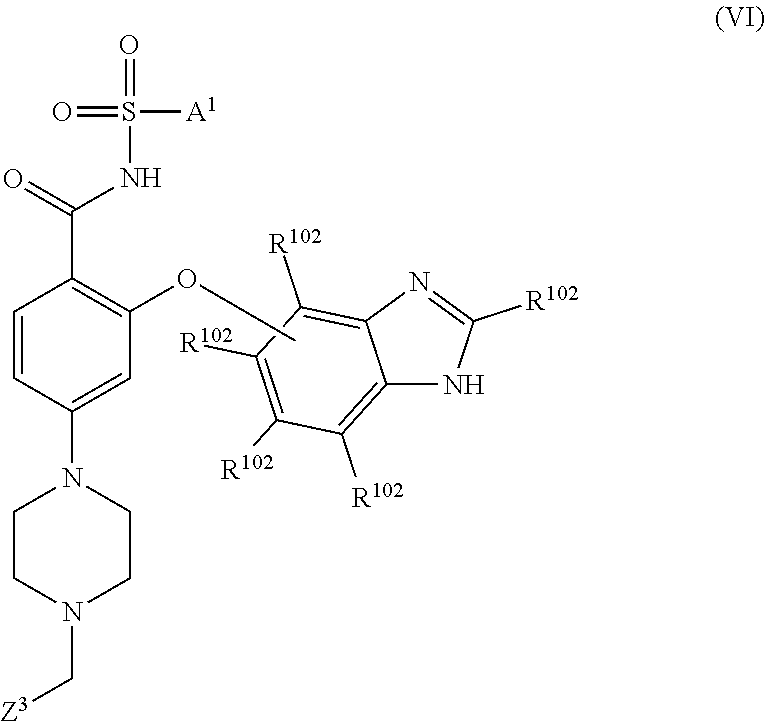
C1([R102])=C2C(=C([R102])C([R102])=C1[R102])N=C([R102])N2.C(N1CCN(C2=CC(OC)=C(C(=O)NS([A1])(=O)=O)C=C2)CC1)[Z3]
